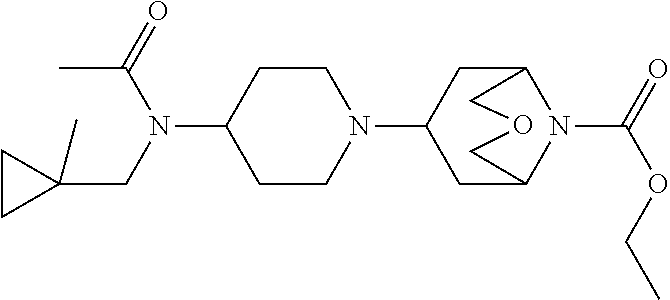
C1(N(C(=O)C)CC2(C)CC2)CCN(C2CC3N(C(=O)OCC)C(C2)COC3)CC1
